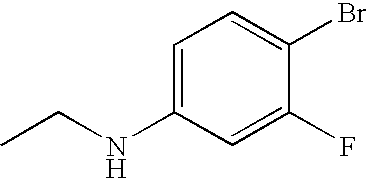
C1=C(NCC)C=C(F)C(Br)=C1
